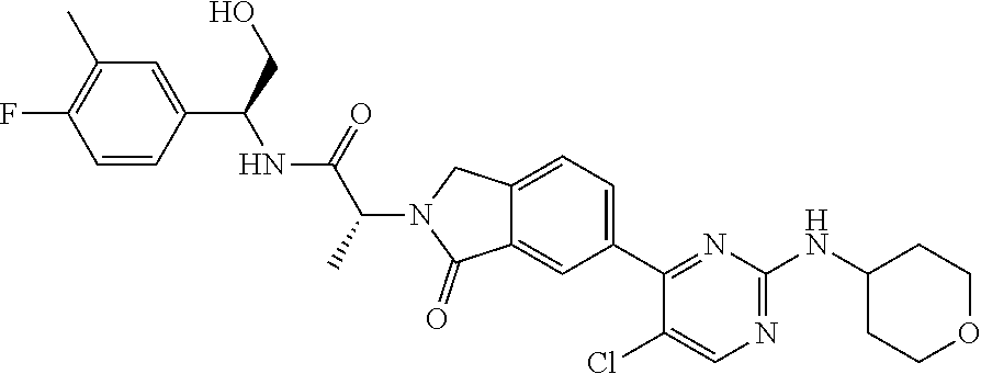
C1(C2=CC=C3C(=C2)C(=O)N(C(C(NC(C2=CC(C)=C(F)C=C2)CO)=O)C)C3)=NC(NC2CCOCC2)=NC=C1Cl
